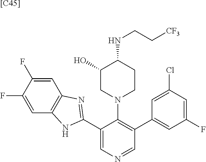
C1=C(F)C(F)=CC2=C1N=C(C1=CN=CC(C3=CC(F)=CC(Cl)=C3)=C1N1CCC(NCC[CF3])C(O)C1)N2.[[C45]]
